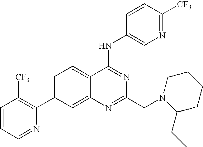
C1=CC=NC(C2=CC=C3C(=C2)N=C(CN2C(CC)CCCC2)N=C3NC2=CN=C([CF3])C=C2)=C1[CF3]
